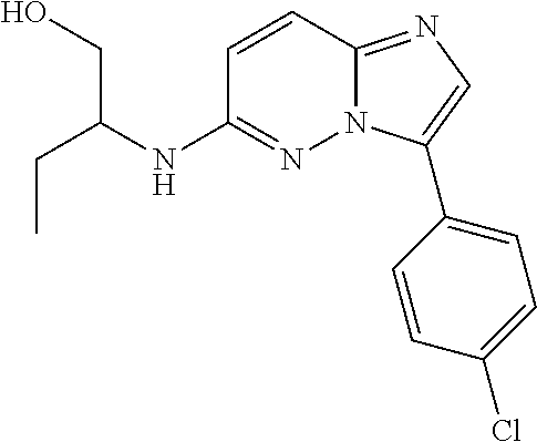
C(C)C(NC1=NN2C(=NC=C2C2=CC=C(Cl)C=C2)C=C1)CO
